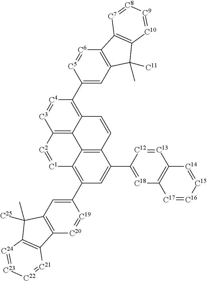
C1(C2=C3C4=C(C(C5=[C18]C6=C([C13]=[C12]5)[C14]=[C15][C16]=[C17]6)=C2)C=CC2=C(C5=CC6=C([C6]=[C5]5)C5=C(C6([C11])C)[C10]=[C9][C8]=[C7]5)[C4]=[C3]C(=C42)[C2]=[C1]3)=CC2=C([C20]=[C19]1)C1=C(C2(C)[C25])[C24]=[C23][C22]=[C21]1
